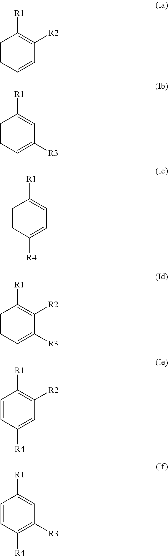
C1=CC=CC([R2])=C1[R1].C1=CC=C([R3])C=C1[R1].C1=CC([R4])=CC=C1[R1].C1=CC=C([R3])C([R2])=C1[R1].C1=CC([R4])=CC([R2])=C1[R1].C1=CC([R4])=C([R3])C=C1[R1]
